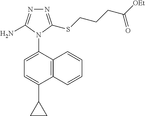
C12=C(C(N3C(N)=NN=C3SCCCC([OEt])=O)=CC=C1C1CC1)C=CC=C2
